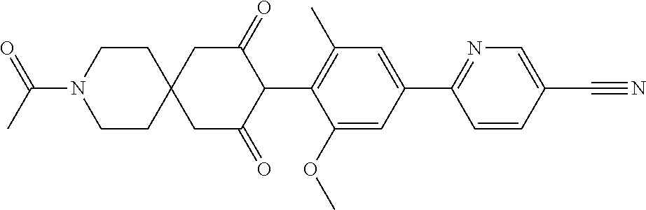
C1(OC)=CC(C2=NC=C(C#N)C=C2)=CC(C)=C1C1C(=O)CC2(CC1=O)CCN(C(C)=O)CC2
